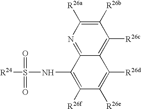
[R24]S(NC1=C([R26f])C([R26e])=C([R26d])C2=C([R26c])C([R26b])=C([R26a])N=C12)(=O)=O
